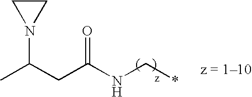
CC(CC(NC*)=O)N1CC1
